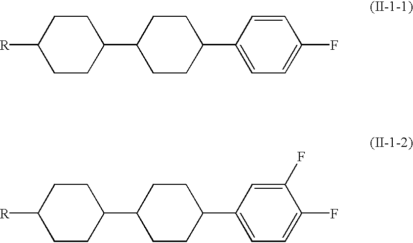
C1CC(C2CCC(C3=CC=C(F)C=C3)CC2)CCC1[R].C1CC(C2CCC(C3=CC=C(F)C(F)=C3)CC2)CCC1[R]
